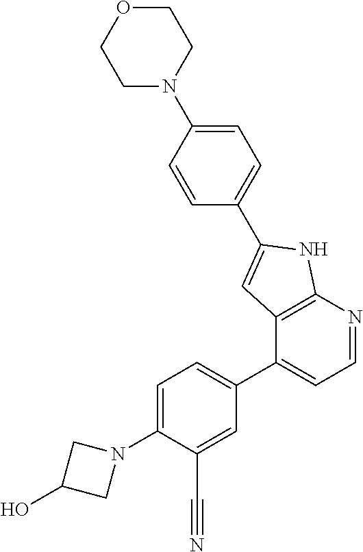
C12=C(N=CC=C1C1=CC=C(N3CC(O)C3)C(C#N)=C1)NC(C1=CC=C(N3CCOCC3)C=C1)=C2
